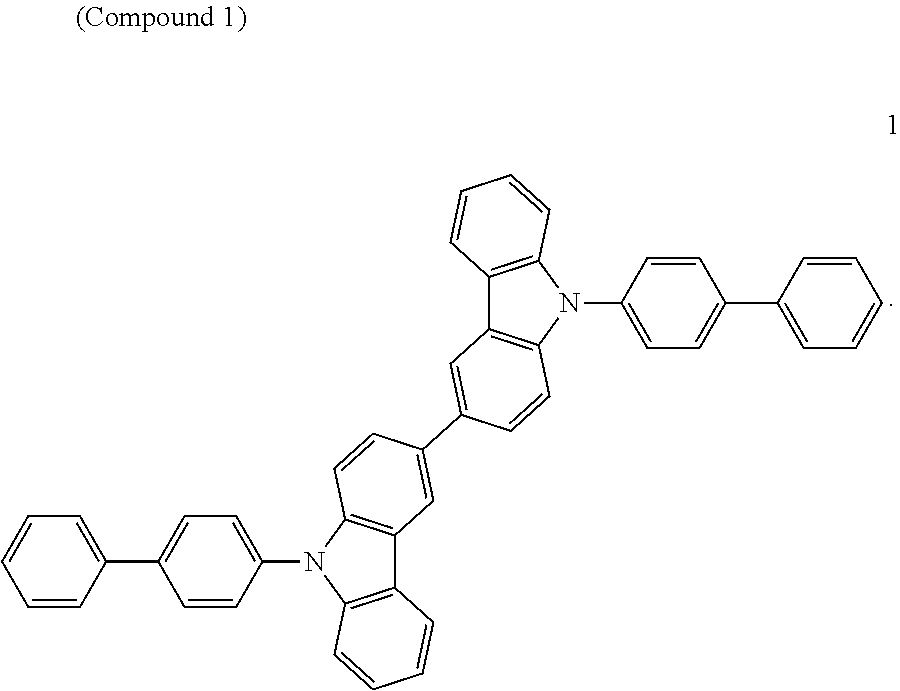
C1(C2=CC=C(N3C4=C(C5=C3C=CC(C3=CC6=C(N(C7=CC=C(C8=CC=CC=C8)C=C7)C7=C6C=CC=C7)C=C3)=C5)C=CC=C4)C=C2)=CC=CC=C1
